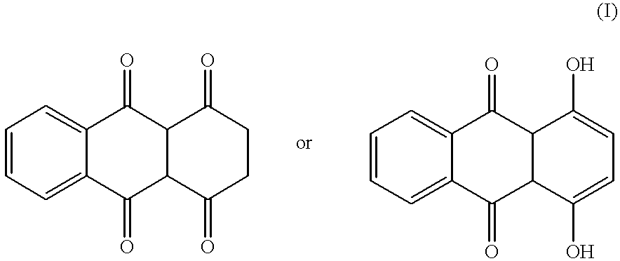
C1=CC=C2C(=C1)C(=O)C1C(C2=O)C(=O)CCC1=O.C1=CC=C2C(=C1)C(=O)C1C(C2=O)C(O)=CC=C1O
